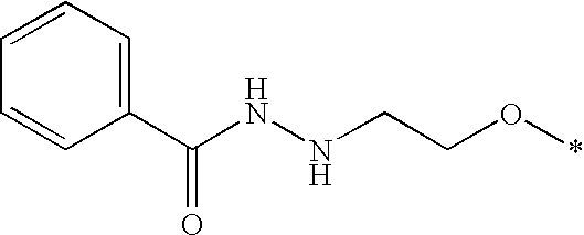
C1=CC=C(C(NNCCO*)=O)C=C1
